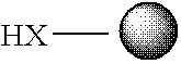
C[HX]
